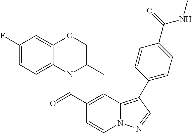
C1=CN2C(=C(C3=CC=C(C(=O)NC)C=C3)C=N2)C=C1C(=O)N1C(C)COC2=CC(F)=CC=C12
